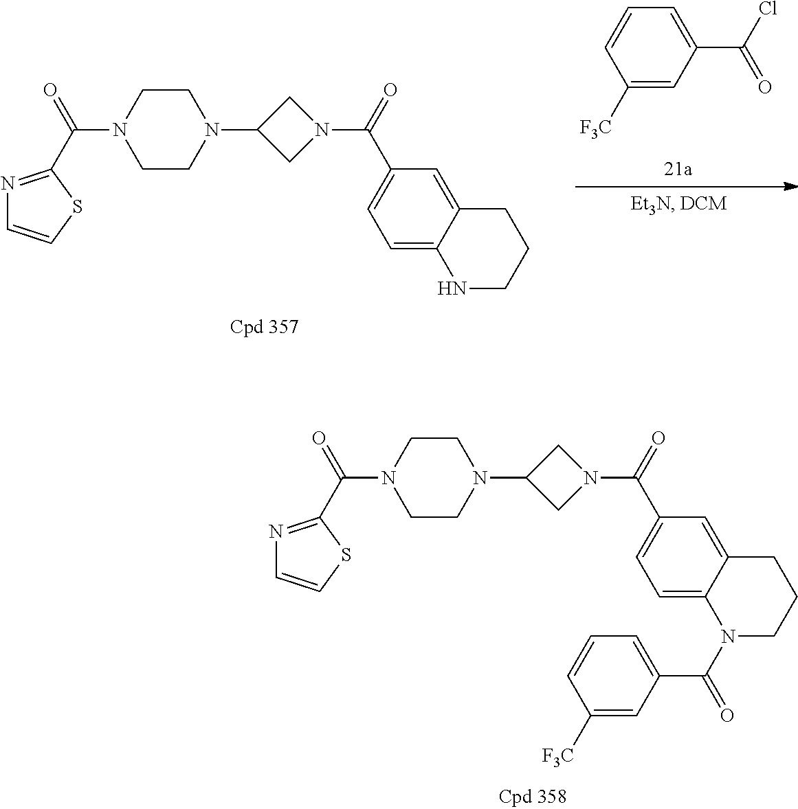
C1(C(Cl)=O)=CC=CC([F3C])=C1.C(=O)(N1CCN(C2CN(C(=O)C3=CC=C4C(=C3)CCCN4)C2)CC1)C1=NC=CS1.C(=O)(N1CCN(C2CN(C(=O)C3=CC=C4C(=C3)CCCN4C(=O)C3=CC=CC([F3C])=C3)C2)CC1)C1=NC=CS1
